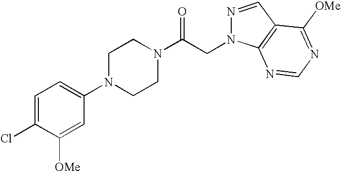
C1=C(Cl)C([OMe])=CC(N2CCN(C(CN3N=CC4=C3N=CN=C4[OMe])=O)CC2)=C1
